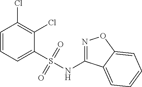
C1=CC=C(S(NC2=NOC3=CC=CC=C23)(=O)=O)C(Cl)=C1Cl
